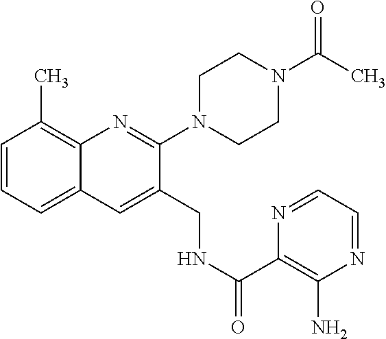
C1=CC=C2C(=C1C)N=C(N1CCN(C(=O)C)CC1)C(CNC(C1=C(N)N=CC=N1)=O)=C2
